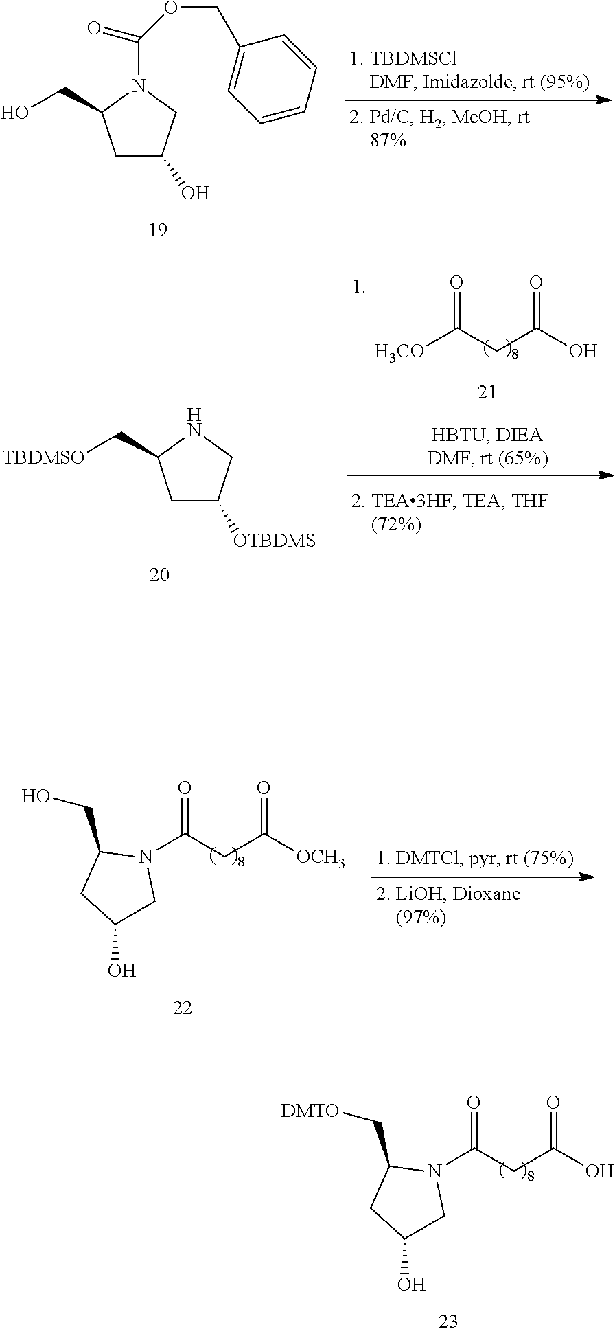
C1C(O)CN(C(=O)OCC2=CC=CC=C2)C1CO.C1(O)CN(C(=O)CC(=O)[OCH3])C(CO)C1.C1(O)CN(C(=O)CC(=O)O)C(C[DMTO])C1.C1C([OTBDMS])CNC1C[TBDMSO].[H3CO]C(CC(O)=O)=O
